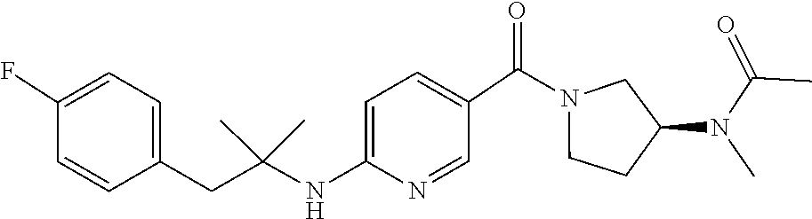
C(N(C1CCN(C(C2=CC=C(NC(CC3=CC=C(F)C=C3)(C)C)N=C2)=O)C1)C)(=O)C
